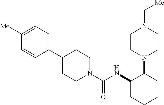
C1([Me])=CC=C(C2CCN(C(NC3CCCCC3N3CCN(C[Me])CC3)=O)CC2)C=C1
